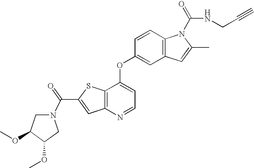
C12=C(C(OC3=CC4=C(C=C3)N(C(=O)NCC#C)C(C)=C4)=CC=N1)SC(C(=O)N1CC(OC)C(OC)C1)=C2
